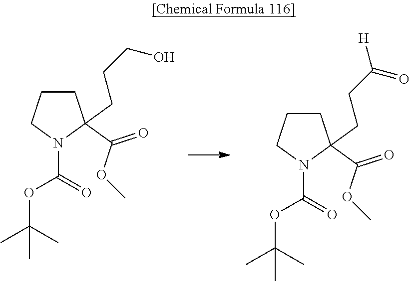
C1CC(C(OC)=O)(CCCO)N(C(OC(C)(C)C)=O)C1.C1CC(C(OC)=O)(CCC(=O)[H])N(C(OC(C)(C)C)=O)C1
